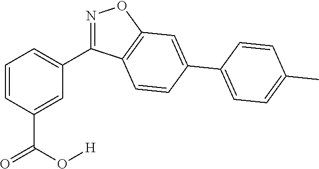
C1=C(C(O[H])=O)C=CC=C1C1=NOC2=C1C=CC(C1=CC=C(C)C=C1)=C2
